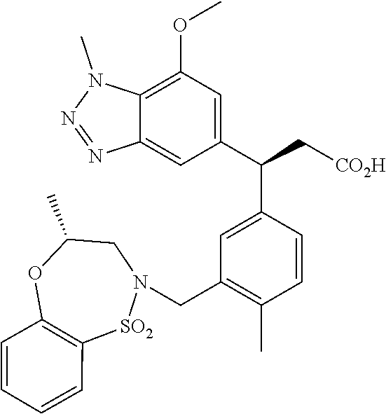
C12=C(OC)C=C(C(C[CO2H])C3=CC(CN4CC(C)OC5=C([SO2]4)C=CC=C5)=C(C)C=C3)C=C1N=NN2C
